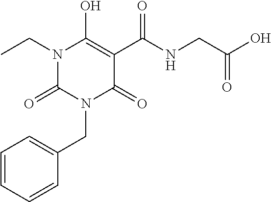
C(N1C(=O)N(CC2=CC=CC=C2)C(=O)C(C(NCC(O)=O)=O)=C1O)C
